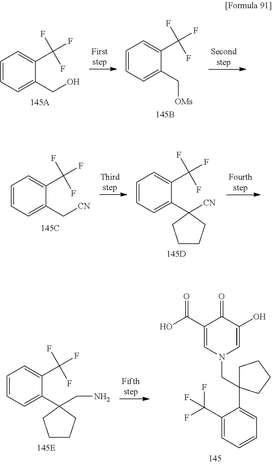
C1=CC=C(CO)C(C(F)(F)F)=C1.C1=CC=C(C[OMs])C(C(F)(F)F)=C1.C1=CC=C(C[CN])C(C(F)(F)F)=C1.C1=CC=C(C2([CN])CCCC2)C(C(F)(F)F)=C1.C1=CC=C(C2(CN)CCCC2)C(C(F)(F)F)=C1.C1=C(C2(CN3C=C(O)C(=O)C(C(O)=O)=C3)CCCC2)C(C(F)(F)F)=CC=C1
